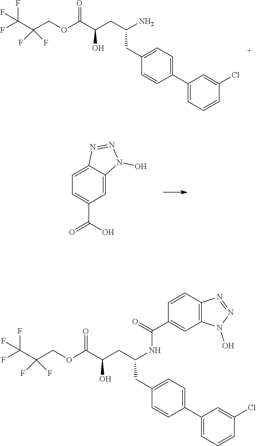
O(C(C(O)CC(CC1=CC=C(C2=CC=CC(Cl)=C2)C=C1)N)=O)CC(C(F)(F)F)(F)F.C1=C2C(=CC(C(O)=O)=C1)N(O)N=N2.O(C(C(O)CC(CC1=CC=C(C2=CC=CC(Cl)=C2)C=C1)NC(C1=CC2=C(C=C1)N=NN2O)=O)=O)CC(C(F)(F)F)(F)F
